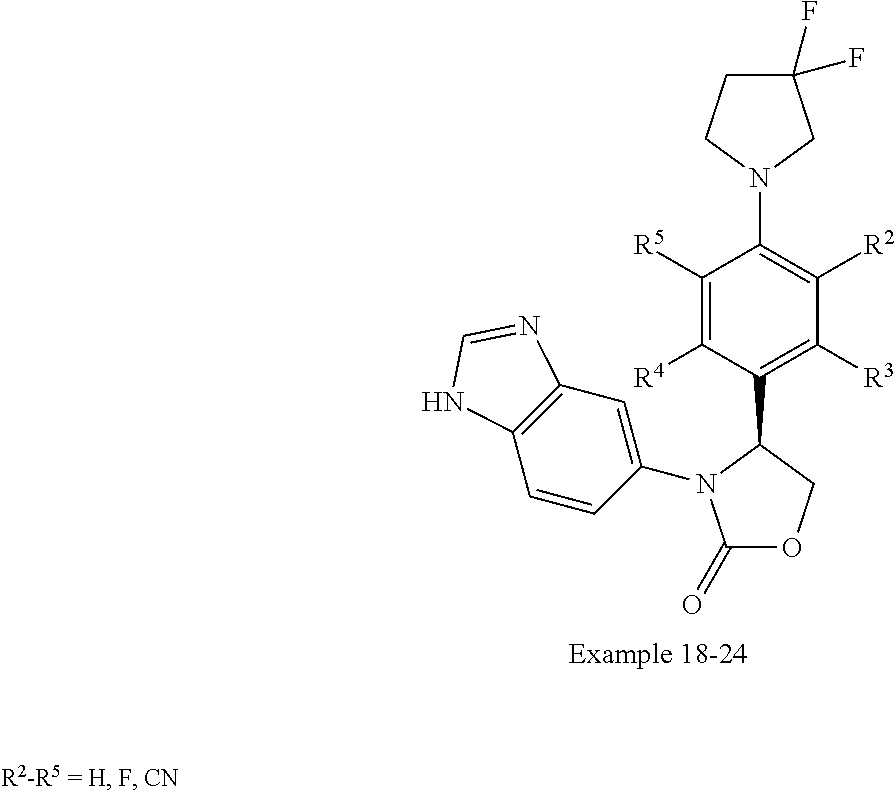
C1([R5])=C([R4])C(C2COC(=O)N2C2=CC3=C(C=C2)NC=N3)=C([R3])C([R2])=C1N1CCC(F)(F)C1
